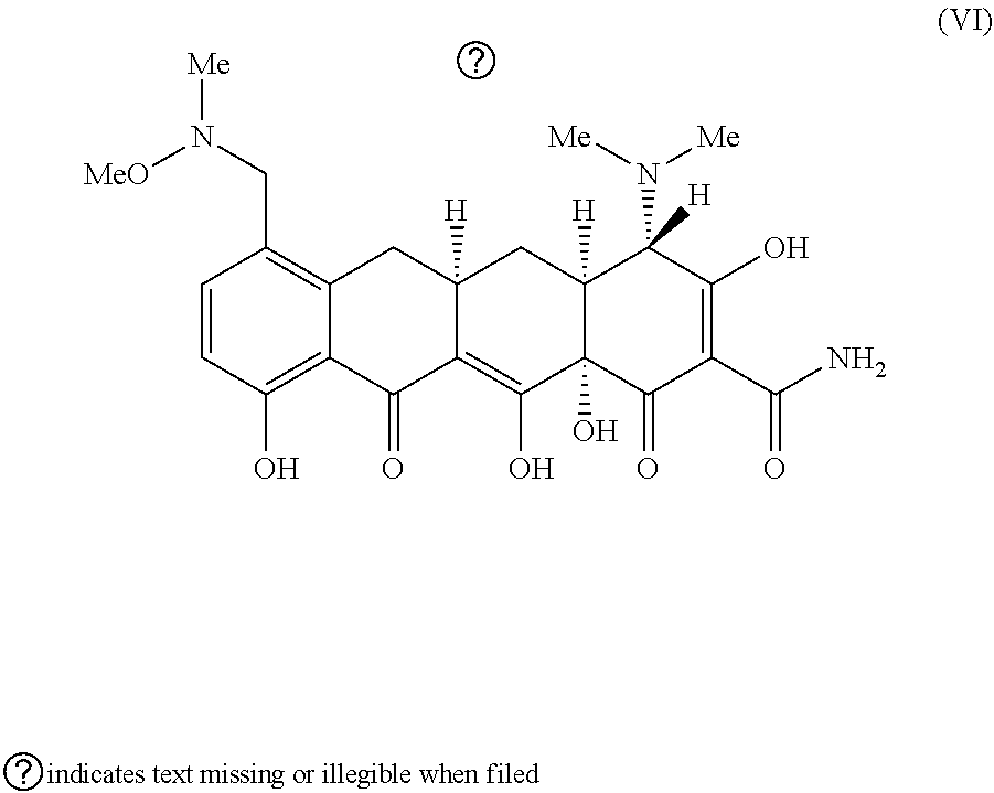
C1=CC(O)=C2C(=C1CN([Me])[MeO])CC1([H])C(=C(O)C3(O)C([H])(C1)C(N([Me])[Me])([H])C(O)=C(C(=O)N)C3=O)C2=O
